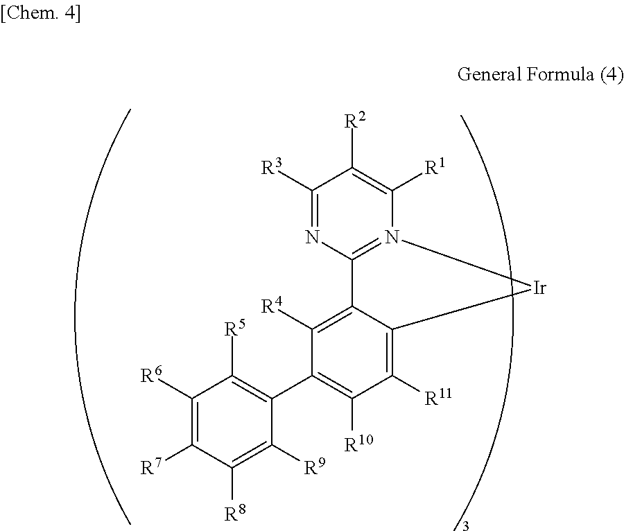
C1([R6])=C([R7])C([R8])=C([R9])C(C2=C([R10])C([R11])=C3C(=C2[R4])C2=N(C([R1])=C([R2])C([R3])=N2)[Ir]3)=C1[R5]
